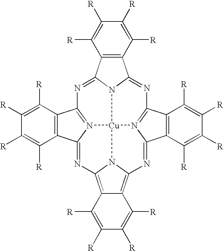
[Cu]123N4C5=NC6=N1C(=NC1=C7C(=C(N21)N=C1C2=C(C(=N31)N=C4C1=C5C([R])=C([R])C([R])=C1[R])C([R])=C([R])C([R])=C2[R])C([R])=C([R])C([R])=C7[R])C1=C6C([R])=C([R])C([R])=C1[R]
